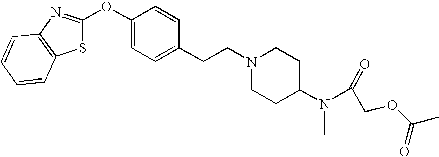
C1=CC=CC2=C1N=C(OC1=CC=C(CCN3CCC(N(C(COC(C)=O)=O)C)CC3)C=C1)S2
